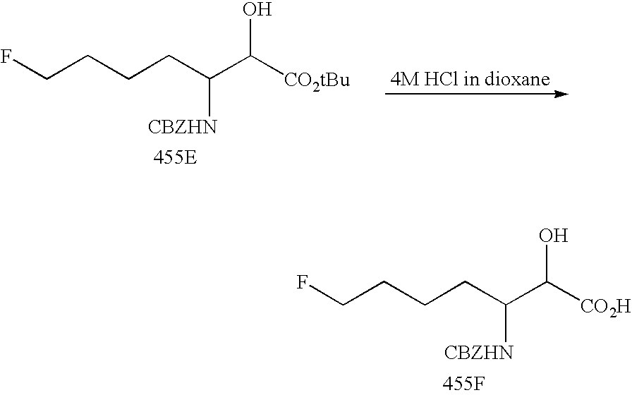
FCCCCC(C([CO2H])O)[CBZHN].[455F].FCCCCC(C([CO2tBu])O)[CBZHN]
